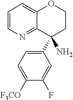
NC1(C2=CC=C([F3CO])C(F)=C2)CCOC2=CC=CN=C12
